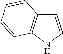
C1=CNC2=C1C=CC=C2
